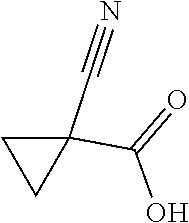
C1(C(=O)O)(C#N)CC1
